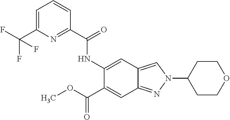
C1=C(C(F)(F)F)N=C(C(=O)NC2=CC3=CN(C4CCOCC4)N=C3C=C2C(OC)=O)C=C1
